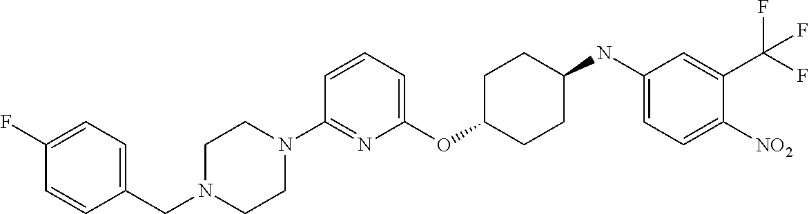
C1(OC2CCC(NC3=CC=C([NO2])C(C(F)(F)F)=C3)CC2)=CC=CC(N2CCN(CC3=CC=C(F)C=C3)CC2)=N1
